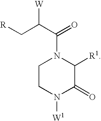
[W]C(C[R])C(N1CCN([W1])C(=O)C1[R1])=O
